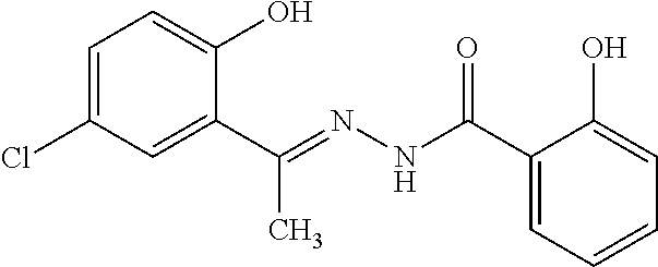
C1=C(Cl)C=C(C(=NNC(C2=CC=CC=C2O)=O)C)C(O)=C1
